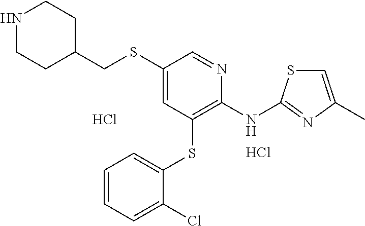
N1CCC(CSC2=CC(SC3=CC=CC=C3Cl)=C(NC3=NC(C)=CS3)N=C2)CC1.Cl.Cl
